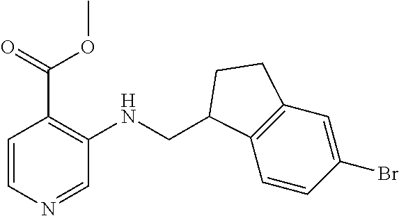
C(NC1=C(C(OC)=O)C=CN=C1)C1C2=C(C=C(Br)C=C2)CC1
